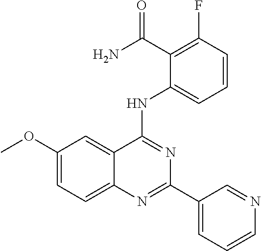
C1(OC)=CC=C2C(=C1)C(NC1=CC=CC(F)=C1C(N)=O)=NC(C1=CC=CN=C1)=N2
